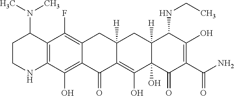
C12=C(O)C3=C(C(F)=C1CC1([H])C(=C(O)C4(O)C([H])(C1)C(NCC)C(O)=C(C(N)=O)C4=O)C2=O)C(N(C)C)CCN3
